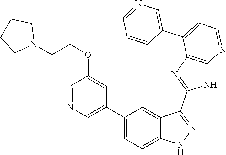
C1(C2=CC=C3C(=C2)C(C2=NC4=C(N2)N=CC=C4C2=CN=CC=C2)=NN3)=CN=CC(OCCN2CCCC2)=C1
